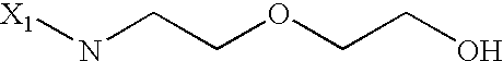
[X1]NCCOCCO
